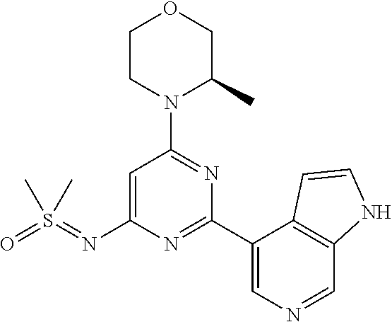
C1=C(N=S(=O)(C)C)N=C(C2=CN=CC3=C2C=CN3)N=C1N1C(C)COCC1
